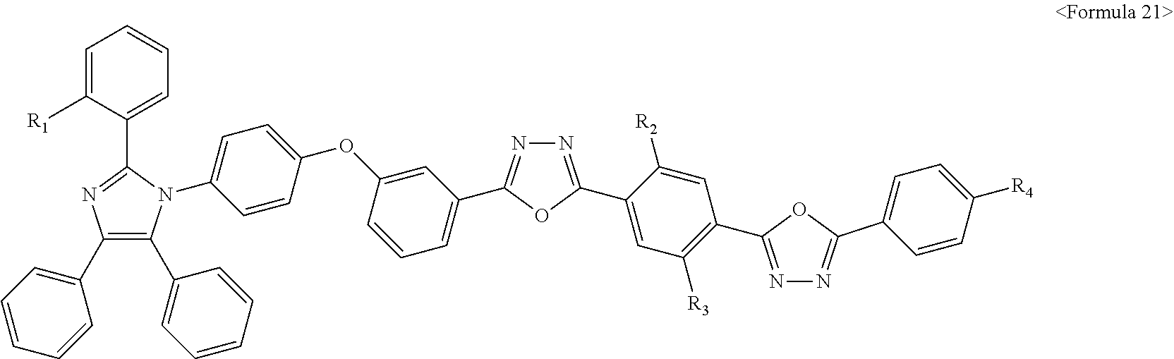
C1(C2=CC=CC=C2)=C(C2=CC=CC=C2)N(C2=CC=C(OC3=CC(C4=NN=C(C5=CC([R3])=C(C6=NN=C(C7=CC=C([R4])C=C7)O6)C=C5[R2])O4)=CC=C3)C=C2)C(C2=CC=CC=C2[R1])=N1
